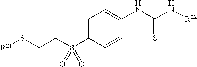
[R21]SCCS(C1=CC=C(NC(N[R22])=S)C=C1)(=O)=O
